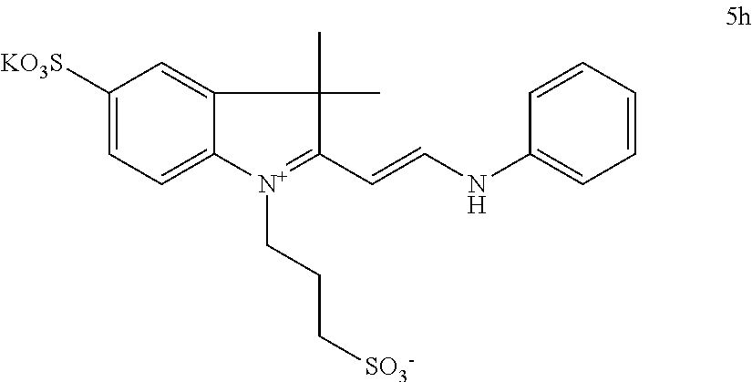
C1([KO3S])=CC=C2C(=C1)C(C)(C)C(C=CNC1=CC=CC=C1)=[N+]2CCC[SO3-]
